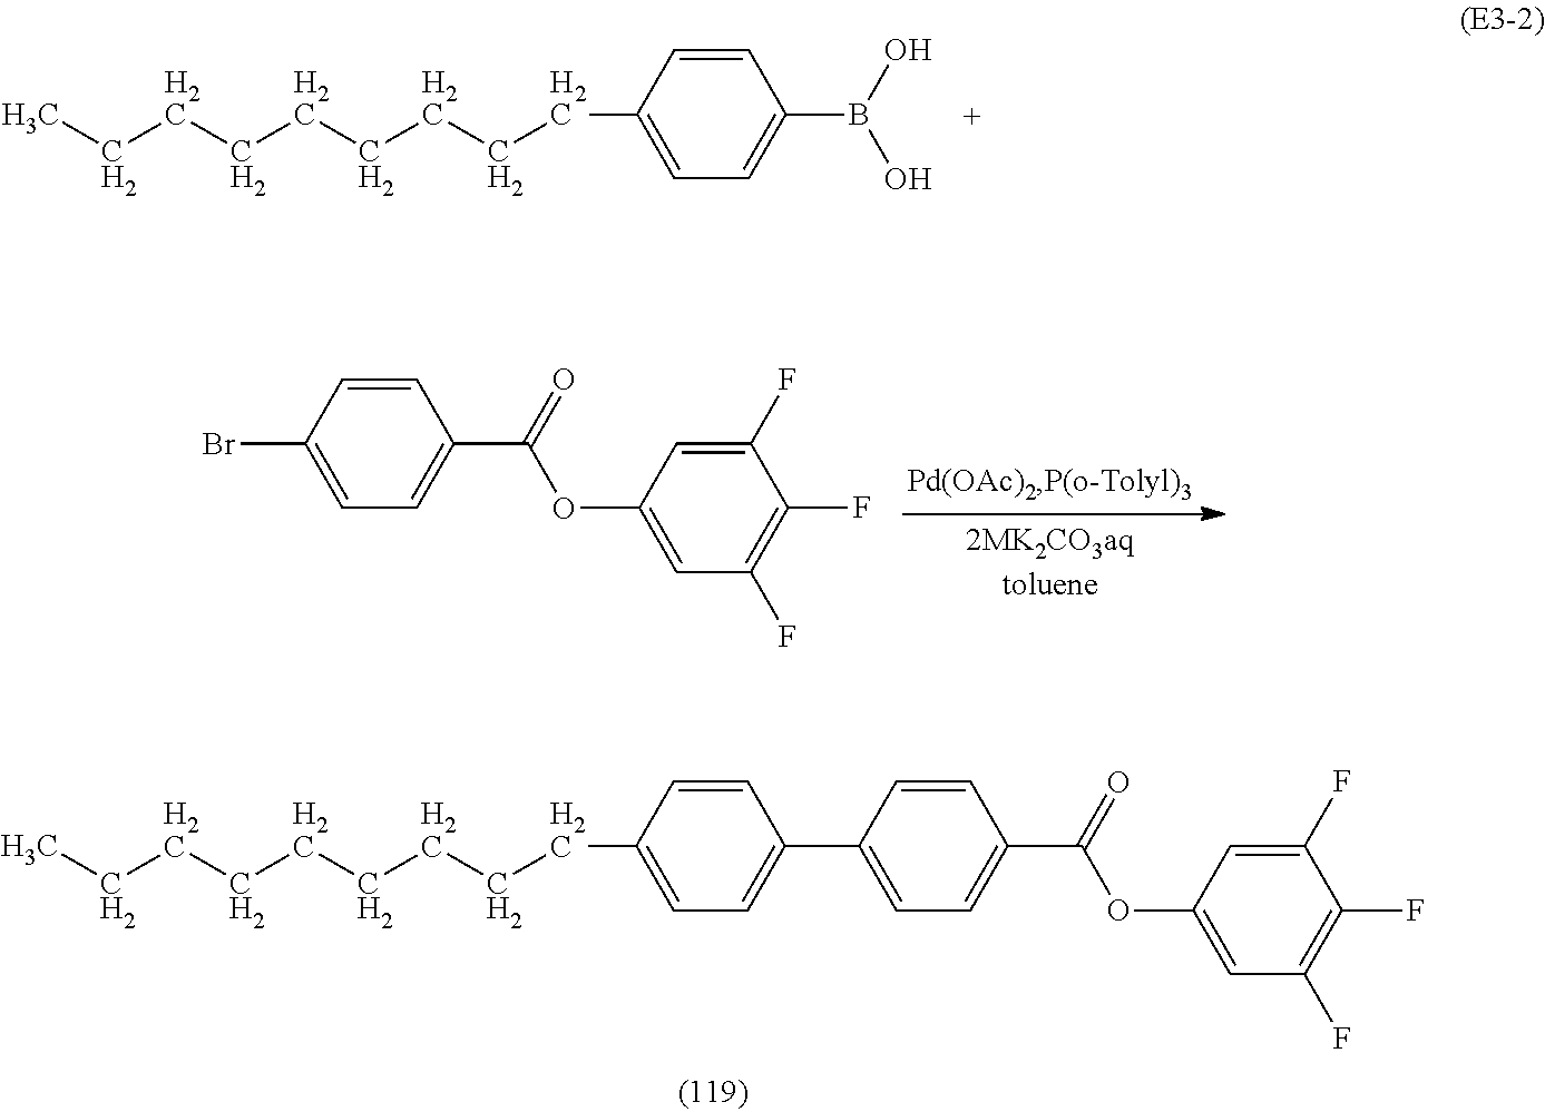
C(C1=CC=C(B(O)O)C=C1)CCCCCCCC.C1(F)=CC(OC(=O)C2=CC=C(Br)C=C2)=CC(F)=C1F.C(C1=CC=C(C2=CC=C(C(=O)OC3=CC(F)=C(F)C(F)=C3)C=C2)C=C1)CCCCCCCC
